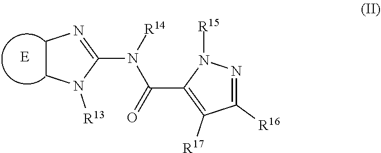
C1CN=C(N([R14])C(=O)C2=C([R17])C([R16])=NN2[R15])N1[R13].[E]
